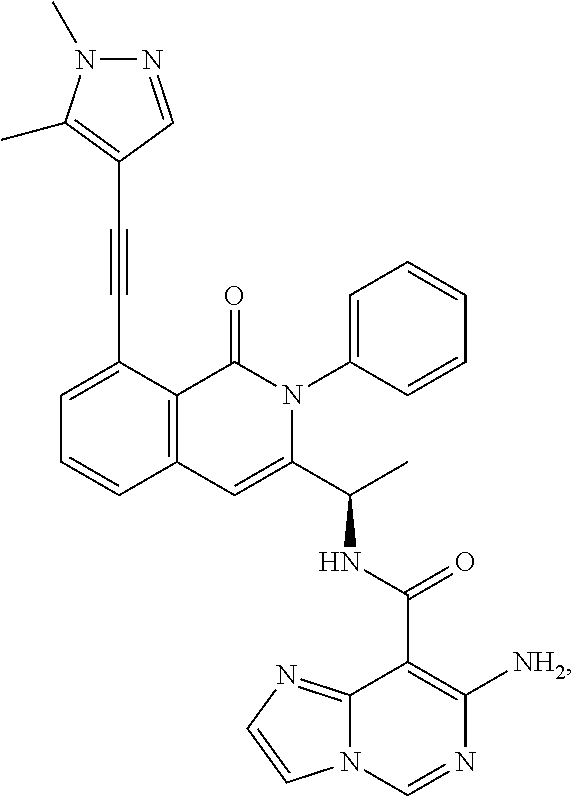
C1=C(C#CC2=C(C)N(C)N=C2)C2=C(C=C1)C=C(C(C)NC(=O)C1=C([NH2])N=CN3C1=NC=C3)N(C1=CC=CC=C1)C2=O
